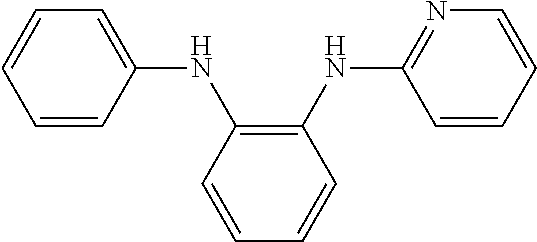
C1(NC2=C(NC3=NC=CC=C3)C=CC=C2)=CC=CC=C1
